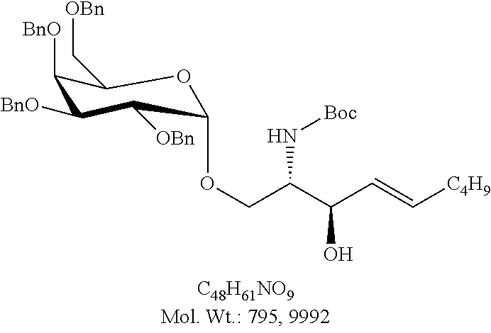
C1([BnO])C([BnO])C([OBn])C(OCC(C(C=C[C4H9])O)N[Boc])OC1C[OBn]
